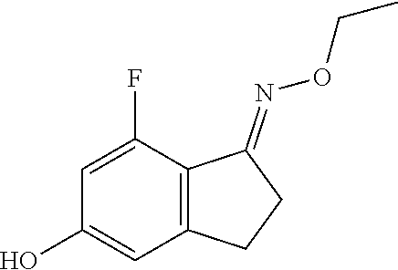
OC1=CC2=C(C(F)=C1)C(=NOCC)CC2
